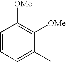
C1=CC=C(C)C([OMe])=C1[OMe]
